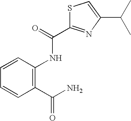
C1=CC(NC(=O)C2=NC(C(C)C)=CS2)=C(C(N)=O)C=C1
